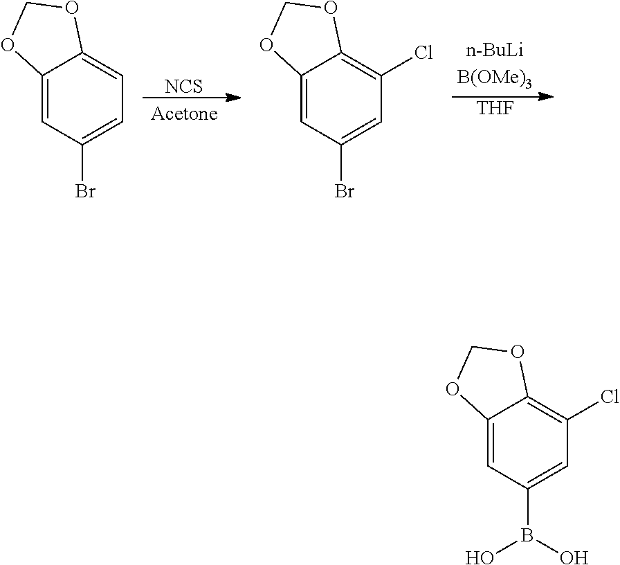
[NCS].[THF].C12=CC(Br)=CC=C1OCO2.C12=CC(Br)=CC(Cl)=C1OCO2.C12=CC(B(O)O)=CC(Cl)=C1OCO2
